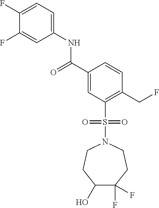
C1(F)=CC=C(NC(C2=CC(S(=O)(=O)N3CCC(O)C(F)(F)CC3)=C(CF)C=C2)=O)C=C1F
